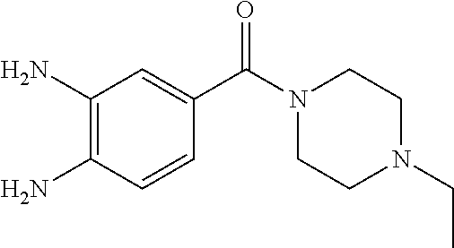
O=C(C1=CC(N)=C(N)C=C1)N1CCN(CC)CC1
